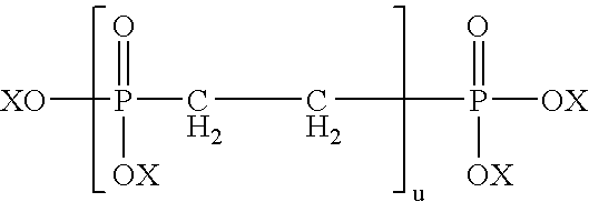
[XO]P(=O)([OX])CCP(=O)([OX])[OX]
